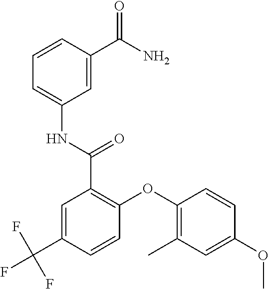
C1=CC(C(=O)N)=CC(NC(=O)C2=C(OC3=C(C)C=C(OC)C=C3)C=CC(C(F)(F)F)=C2)=C1
